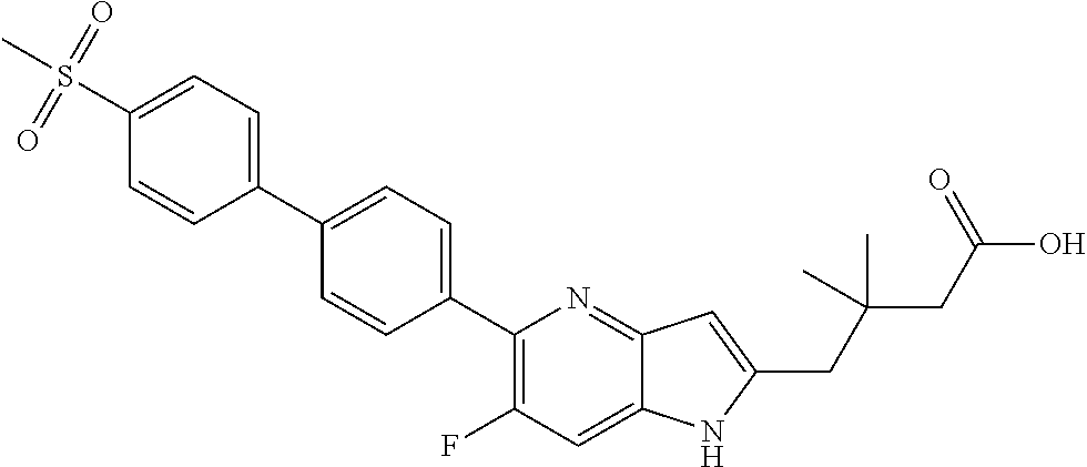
C1(C2=CC=C(C3=CC=C(S(C)(=O)=O)C=C3)C=C2)=C(F)C=C2C(=N1)C=C(CC(CC(O)=O)(C)C)N2
